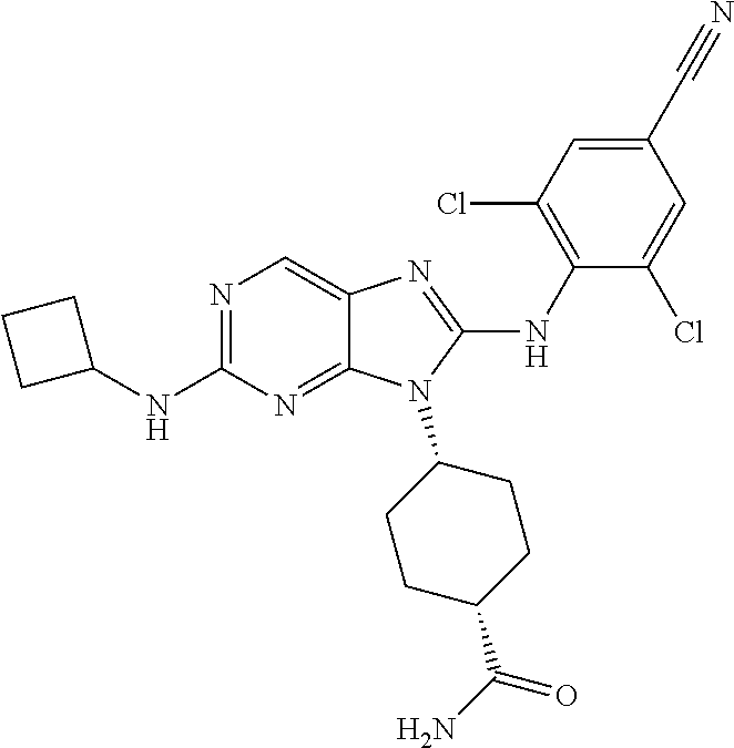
N1=C(NC2CCC2)N=C2C(=C1)N=C(NC1=C(Cl)C=C(C#N)C=C1Cl)N2C1CCC(C(N)=O)CC1
